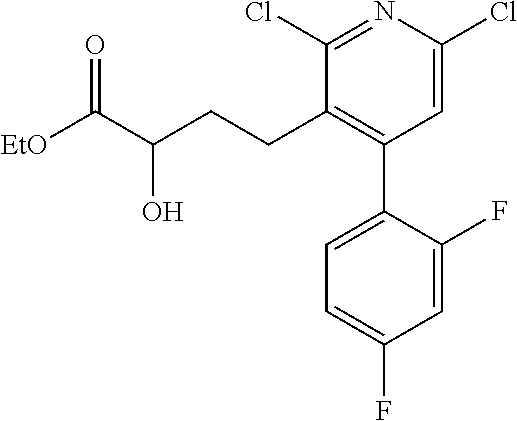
C1(CCC(C([EtO])=O)O)=C(C2=CC=C(F)C=C2F)C=C(Cl)N=C1Cl
